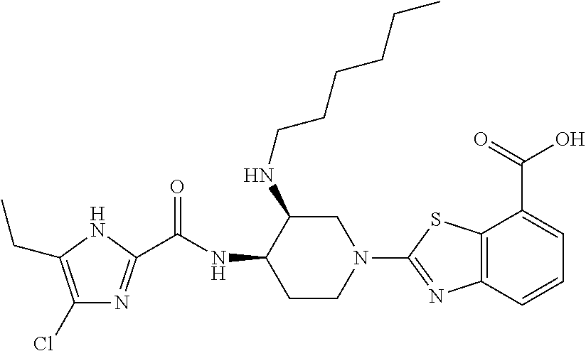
C1(Cl)=C(CC)NC(C(NC2CCN(C3=NC4=C(S3)C(C(=O)O)=CC=C4)CC2NCCCCCC)=O)=N1
